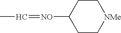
CC=[NO]C1CC[NMe]CC1
